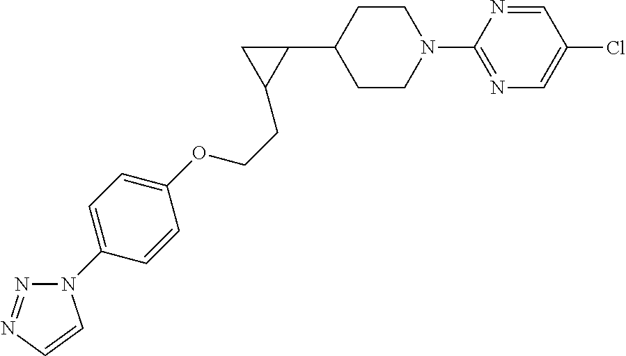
C1CN(C2=NC=C(Cl)C=N2)CCC1C1CC1CCOC1=CC=C(N2N=NC=C2)C=C1
